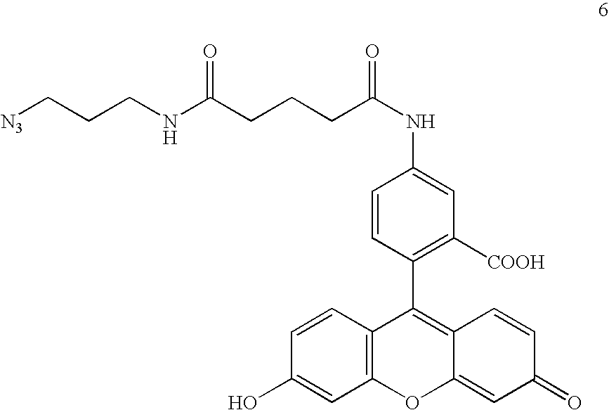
[N3]CCCNC(CCCC(NC1=CC([COOH])=C(C2=C3C(=CC(=O)C=C3)OC3=C2C=CC(O)=C3)C=C1)=O)=O
